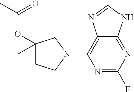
N1=C(F)N=C2C(=C1N1CC(OC(C)=O)(C)CC1)N=CN2
